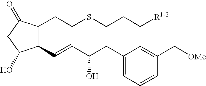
C1(C=CC(CC2=CC=CC(C[OMe])=C2)O)C(CCSCCC[R1-2])C(=O)CC1O
